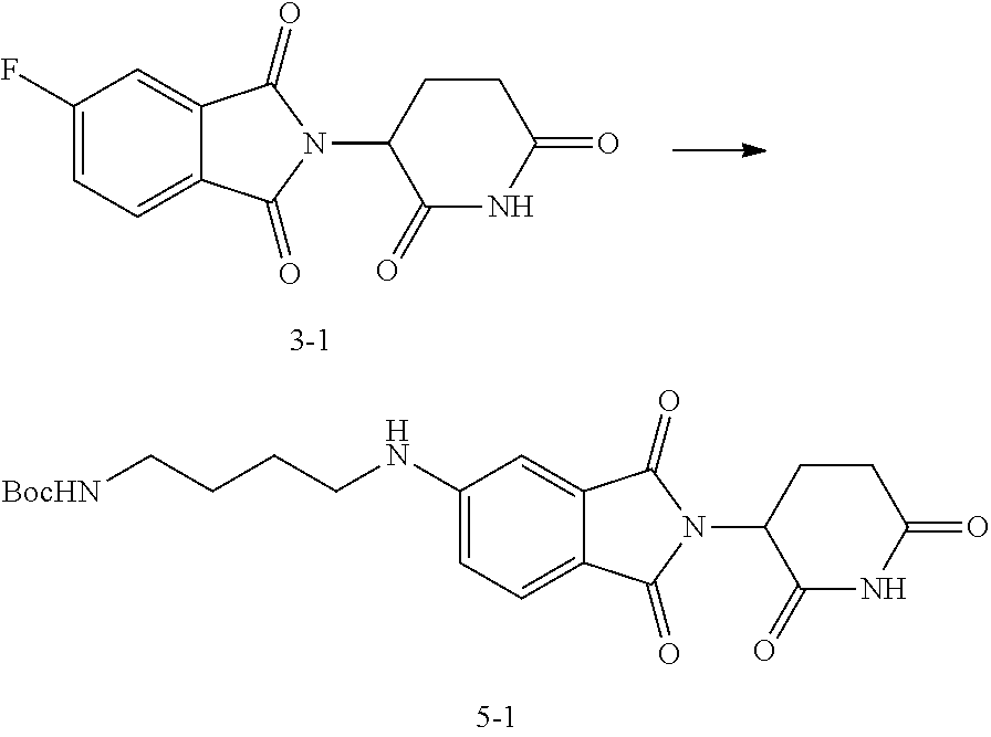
C1(F)=CC=C2C(=C1)C(=O)N(C1C(=O)NC(=O)CC1)C2=O.C1(NCCCC[BocHN])=CC=C2C(=C1)C(=O)N(C1C(=O)NC(=O)CC1)C2=O
